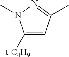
C1=C([t-C4H9])N(C)N=C1C
